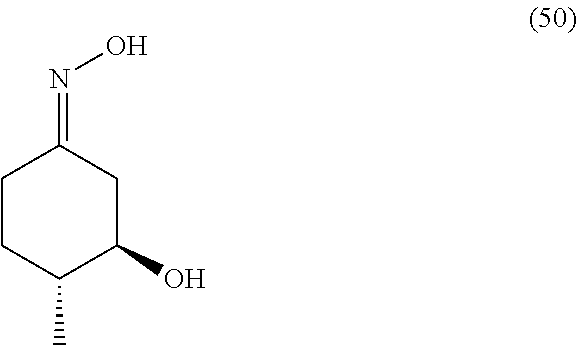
C1CC(C)C(O)CC1=NO
